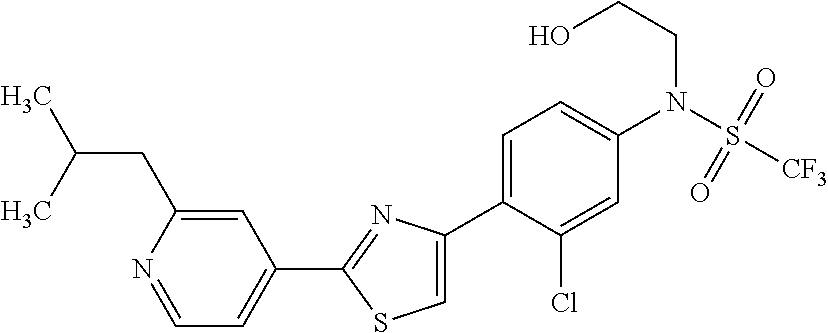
C1(C2=NC(C3=CC=C(N(S([CF3])(=O)=O)CCO)C=C3Cl)=CS2)=CC=NC(CC(C)C)=C1
